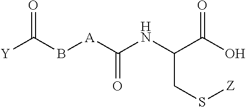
[Y]C(B[A]C(NC(CS[Z])C(=O)O)=O)=O
